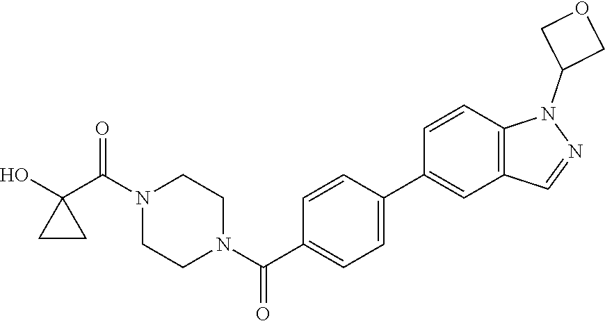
OC1(C(N2CCN(C(=O)C3=CC=C(C4=CC5=C(C=C4)N(C4COC4)N=C5)C=C3)CC2)=O)CC1
